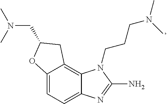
C12=CC=C3C(=C1CC(CN(C)C)O2)N(CCCN(C)C)C(N)=N3
